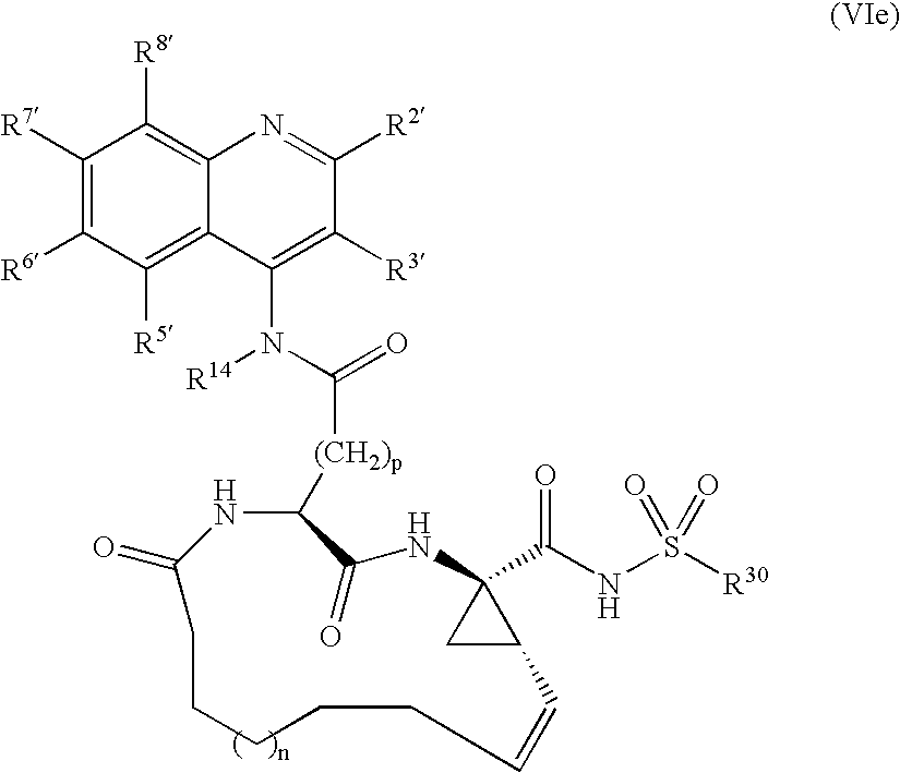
C1([R7])=C([R6])C([R5])=C2C(=C1[R8])N=C([R2])C([R3])=C2N(C([(CH2)p]C1C(=O)NC2(C(NS([R30])(=O)=O)=O)CC2C=CCCCCCC(=O)N1)=O)[R14]
